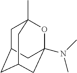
C1C2CC3(N(C)C)OC1(C)CC(C3)C2
